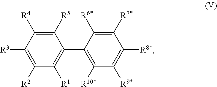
C1([R5])=C([R4])C([R3])=C([R2])C([R1])=C1C1=C([R10*])C([R9*])=C([R8*])C([R7*])=C1[R6*]
